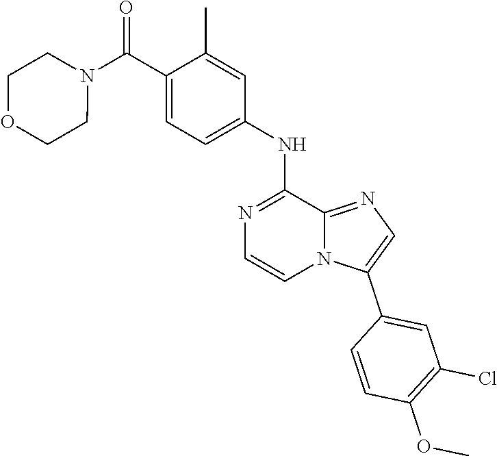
C1(NC2=CC=C(C(N3CCOCC3)=O)C(C)=C2)=NC=CN2C1=NC=C2C1=CC(Cl)=C(OC)C=C1
